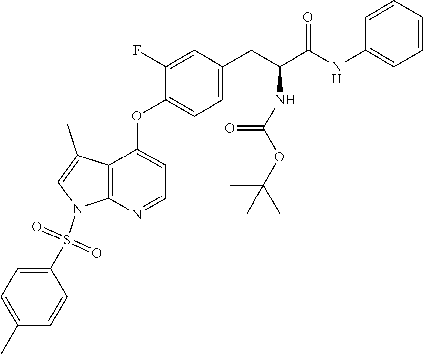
C12=C(N=CC=C1OC1=CC=C(CC(C(NC3=CC=CC=C3)=O)NC(OC(C)(C)C)=O)C=C1F)N(S(C1=CC=C(C)C=C1)(=O)=O)C=C2C
